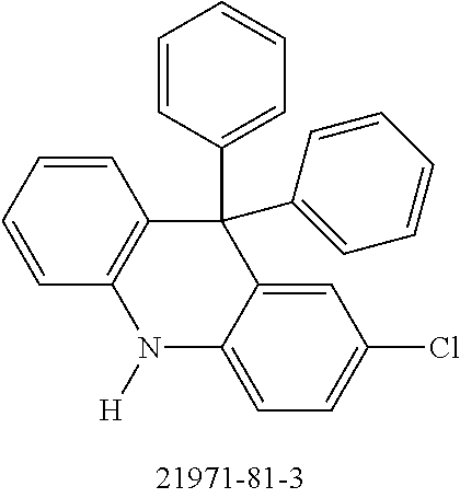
C1=CC=CC2=C1C(C1=CC=CC=C1)(C1=CC=CC=C1)C1=CC(Cl)=CC=C1N2[H]
